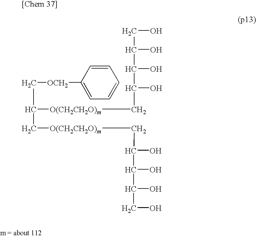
C1=CC([OCH2]CC(C[O(CH2CH2O)m]CC(C(C(CO)O)O)O)[O(CH2CH2O)m]CC(C(C(CO)O)O)O)=CC=C1
